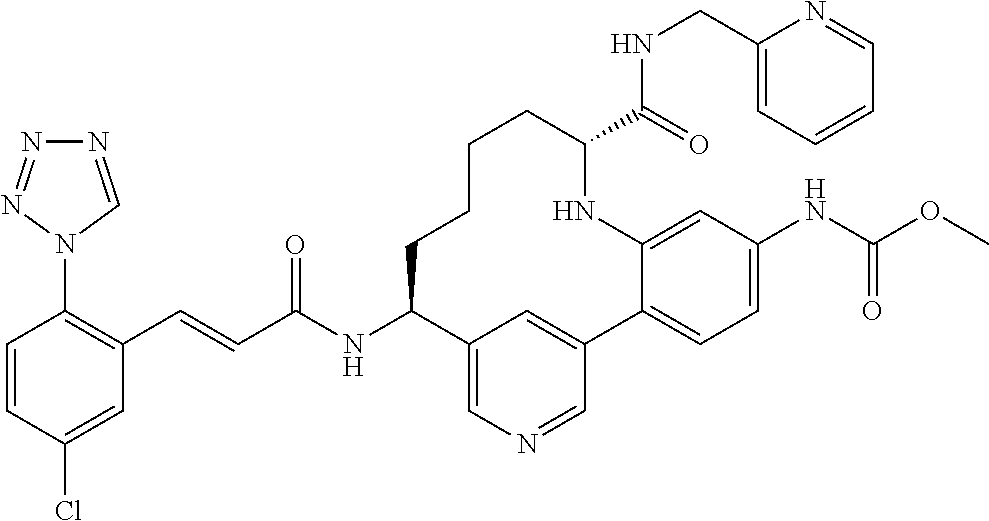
C(C(NC1C2=CN=CC(=C2)C2=CC=C(NC(OC)=O)C=C2NC(C(NCC2=CC=CC=N2)=O)CCCC1)=O)=CC1=C(N2C=NN=N2)C=CC(Cl)=C1
